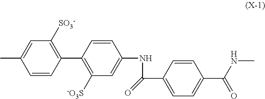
C1=CC(C2=C([-O3S])C=C(NC(C3=CC=C(C(NC)=O)C=C3)=O)C=C2)=C([SO3-])C=C1C
